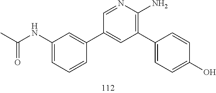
CC(=O)NC1=CC=CC(C2=CC(C3=CC=C(O)C=C3)=C(N)N=C2)=C1
